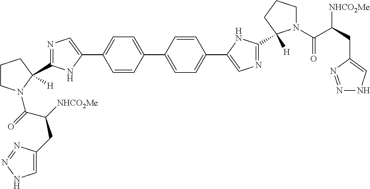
C1CN(C(=O)C([NHCO2Me])CC2=CNN=N2)C(C2=NC=C(C3=CC=C(C4=CC=C(C5=CN=C(C6([H])N(C(C(CC7=CNN=N7)[NHCO2Me])=O)CCC6)N5)C=C4)C=C3)N2)([H])C1
